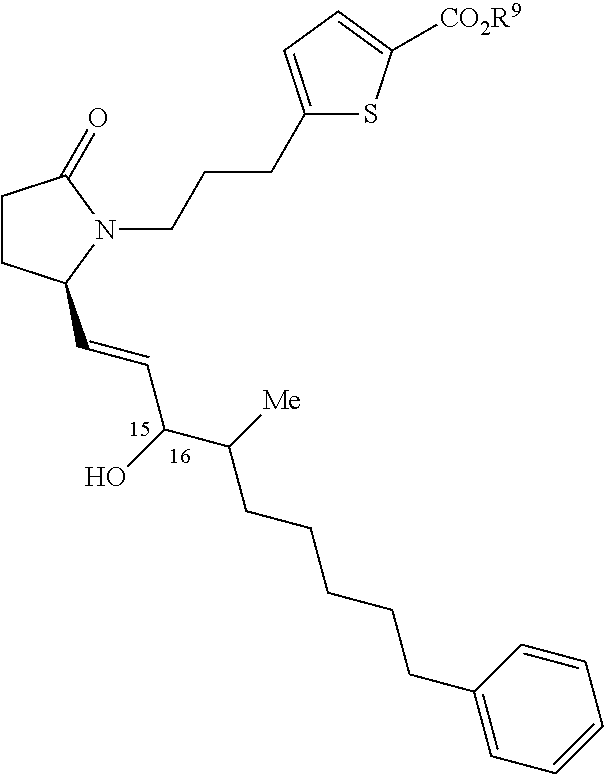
C1CC(C=CC(C(CCCCCC2=CC=CC=C2)[Me])O)N(CCCC2=CC=C([CO2R9])S2)C1=O
